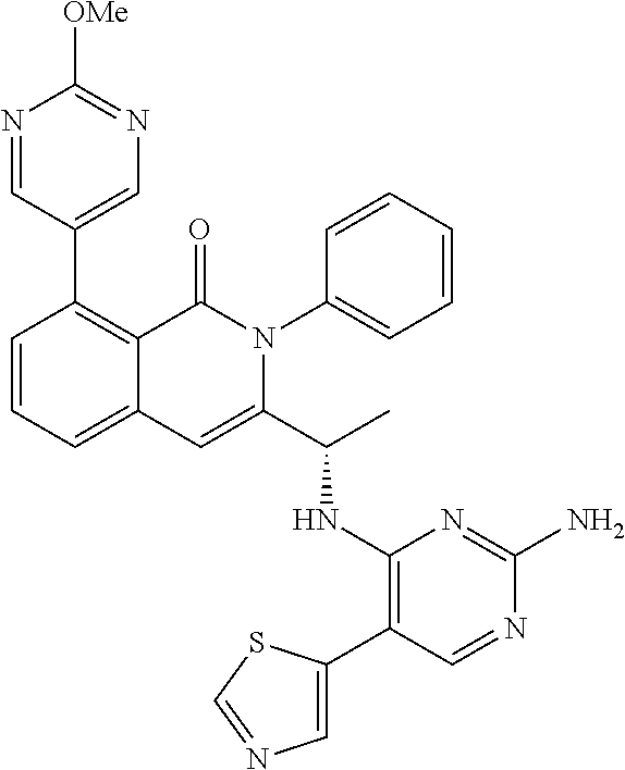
C1(C2=CN=C([OMe])N=C2)=C2C(=CC=C1)C=C(C(C)NC1=C(C3=CN=CS3)C=NC(N)=N1)N(C1=CC=CC=C1)C2=O
